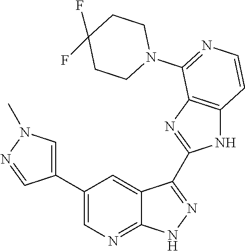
C1(C2=CN=C3C(=C2)C(C2=NC4=C(N2)C=CN=C4N2CCC(F)(F)CC2)=NN3)=CN(C)N=C1
